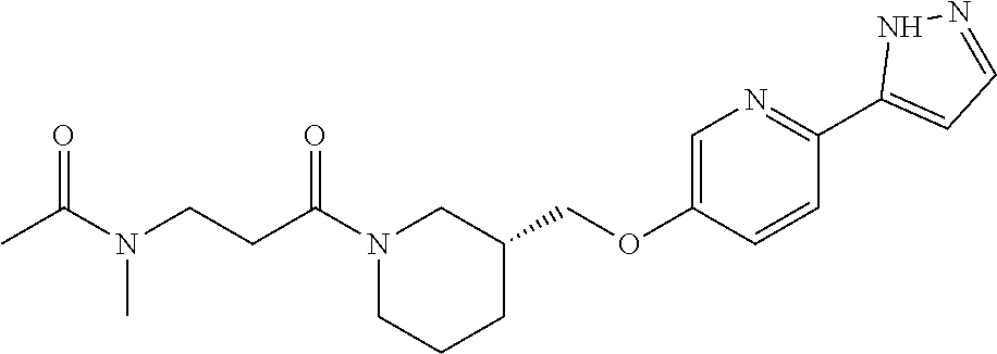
N1(C(CCN(C(C)=O)C)=O)CCCC(COC2=CN=C(C3=CC=NN3)C=C2)C1
